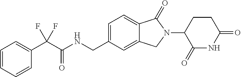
C1=CC=CC(C(C(NCC2=CC=C3C(=C2)CN(C2C(=O)NC(=O)CC2)C3=O)=O)(F)F)=C1
